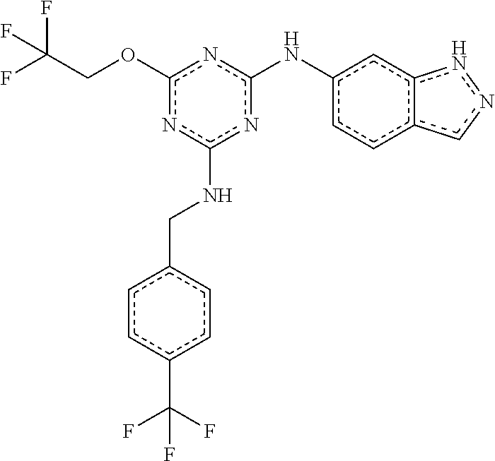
FC(COc1nc(Nc2ccc3c(c2)nnc3)nc(NCc2ccc(C(F)(F)F)cc2)n1)(F)F
